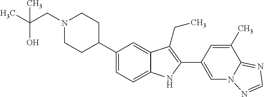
N1(CC(C)(O)C)CCC(C2=CC=C3C(=C2)C(CC)=C(C2=CN4C(=NC=N4)C(C)=C2)N3)CC1
